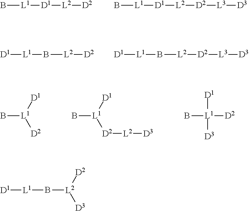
B[L1][D1][L2][D2].B[L1][D1][L2][D2][L3][D3].[D1][L1]B[L2][D2].[D1][L1]B[L2][D2][L3][D3].B[L1]([D1])[D2].B[L1]([D1])[D2][L2][D3].B[L1]([D1])([D2])[D3].B([L2]([D2])[D3])[L1][D1]
